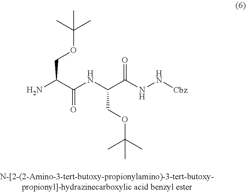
O=C(NN[Cbz])C(NC(C(N)COC(C)(C)C)=O)COC(C)(C)C
